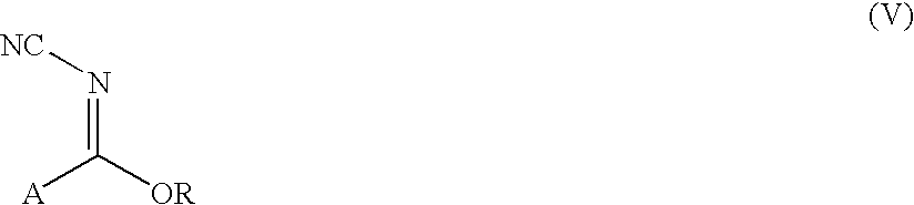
[A]C([OR])=N[NC]
